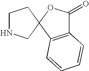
C1NCC2(C1)C1=C(C(=O)O2)C=CC=C1
